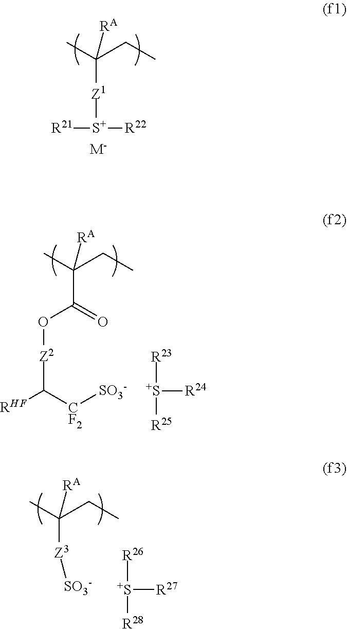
CC(CC)([RA])[Z1][S+]([R21])[R22].[M-].CC(CC)([RA])C(=O)O[Z2]C([RHF])[CF2][SO3-].[S+]([R24])([R23])[R25].CC(CC)([RA])[Z3][SO3-].[S+]([R27])([R26])[R28]
